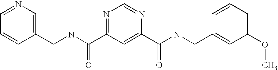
C(NC(=O)C1=NC=NC(C(=O)NCC2=CC(OC)=CC=C2)=C1)C1=CN=CC=C1
